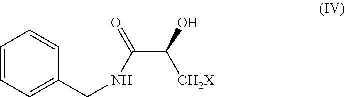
C1=CC=C(CNC(C(O)[CH2X])=O)C=C1
